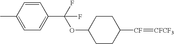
C1(OC(C2=CC=C(C)C=C2)(F)F)CCC([CF]=[CFCF3])CC1
